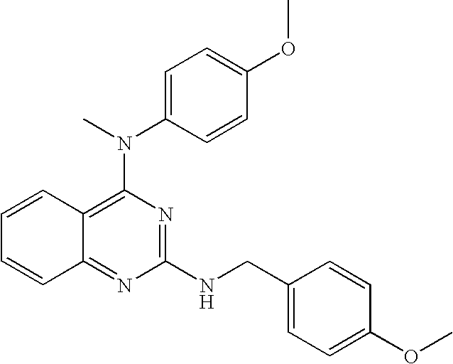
C1=CC2=C(N(C)C3=CC=C(OC)C=C3)N=C(NCC3=CC=C(OC)C=C3)N=C2C=C1
